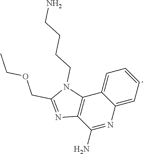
N1=C(COCC)N(CCCCN)C2=C1C(N)=NC1=CC=CC=C21
